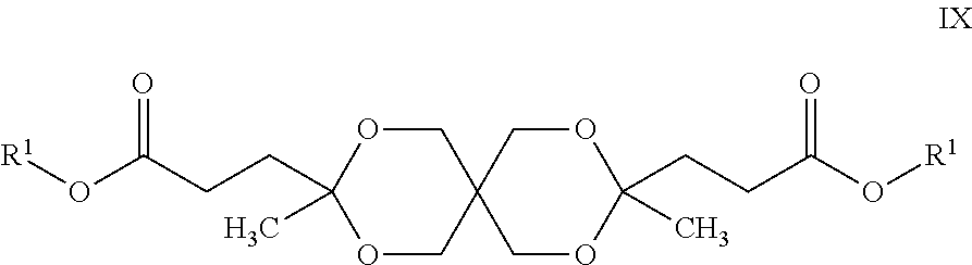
[R1]OC(CCC1(C)OCC2(CO1)COC(CCC(O[R1])=O)(C)OC2)=O
